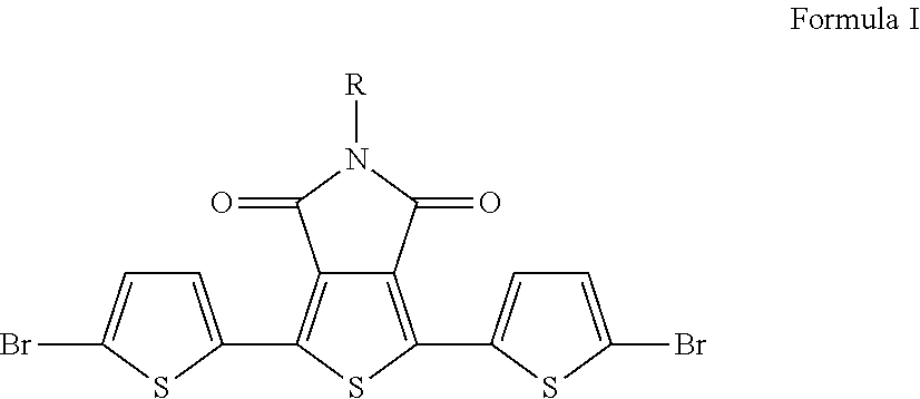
C12=C(C3=CC=C(Br)S3)SC(C3=CC=C(Br)S3)=C1C(=O)N([R])C2=O
